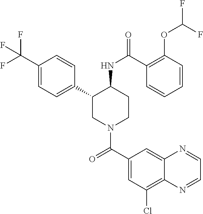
C1(C(F)(F)F)=CC=C(C2CN(C(C3=CC(Cl)=C4C(=C3)N=CC=N4)=O)CCC2NC(=O)C2=C(OC(F)F)C=CC=C2)C=C1
